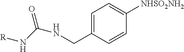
C1=C(CNC(=O)N[R])C=CC([NHSO2NH2])=C1
